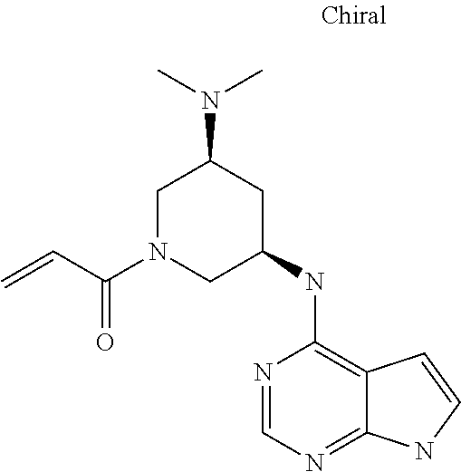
N1=CN=C2C(=C1NC1CC(N(C)C)CN(C(C=C)=O)C1)C=CN2
